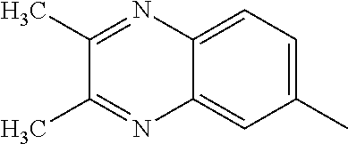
C12=CC=C(C)C=C1N=C(C)C(C)=N2
